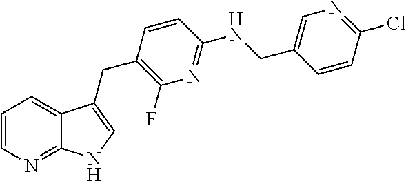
C1=CN=C2C(=C1)C(CC1=C(F)N=C(NCC3=CN=C(Cl)C=C3)C=C1)=CN2
